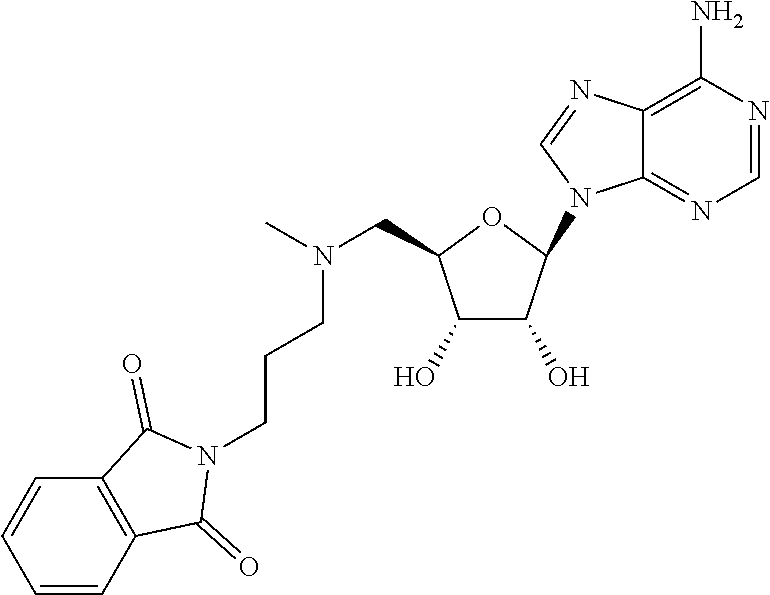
C(C1C(O)C(O)C(N2C3=NC=NC(N)=C3N=C2)O1)N(C)CCCN1C(=O)C2=C(C1=O)C=CC=C2
